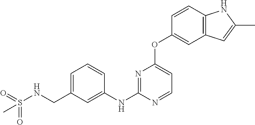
S(NCC1=CC=CC(NC2=NC(OC3=CC4=C(C=C3)NC(C)=C4)=CC=N2)=C1)(=O)(=O)C
